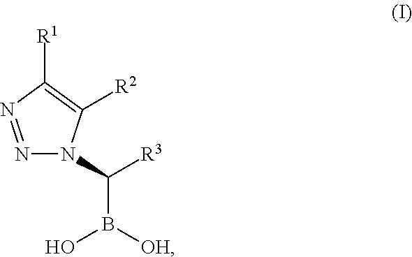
[R3]C(B([OH])O)N1N=NC([R1])=C1[R2]
